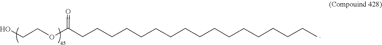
C(COCC(=O)CCCCCCCCCCCCCCCCC)O
